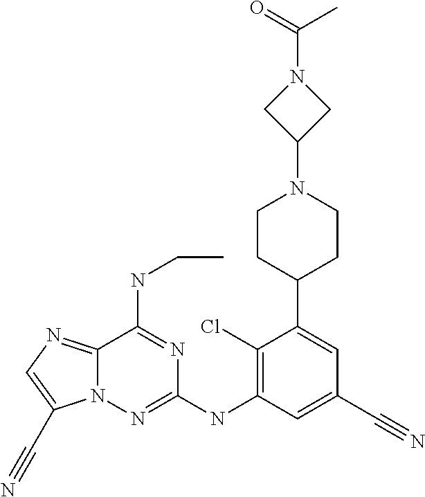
C12=NC=C(C#N)N1N=C(NC1=C(Cl)C(C3CCN(C4CN(C(=O)C)C4)CC3)=CC(C#N)=C1)N=C2NCC
